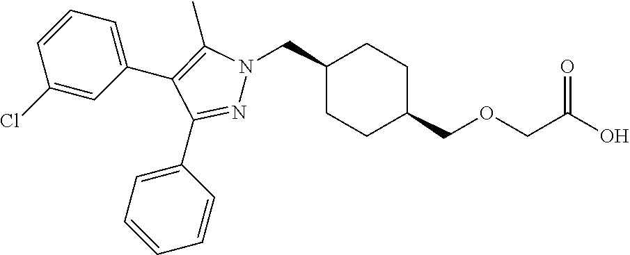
C1(CN2N=C(C3=CC=CC=C3)C(C3=CC=CC(Cl)=C3)=C2C)CCC(COCC(O)=O)CC1
